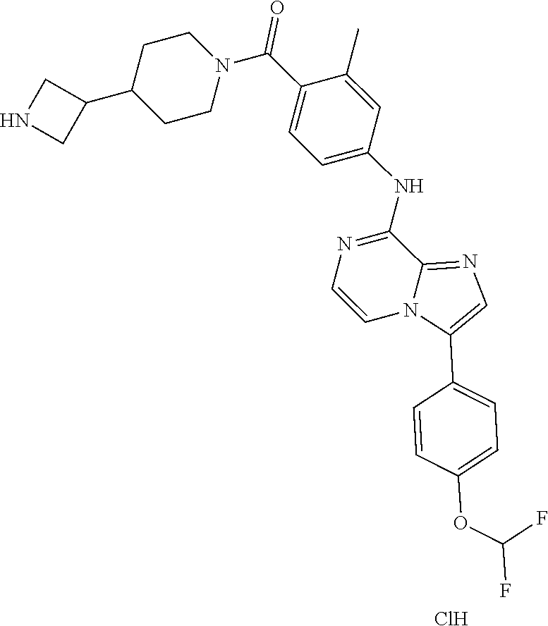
C1(C(N2CCC(C3CNC3)CC2)=O)=CC=C(NC2=NC=CN3C2=NC=C3C2=CC=C(OC(F)F)C=C2)C=C1C.Cl
